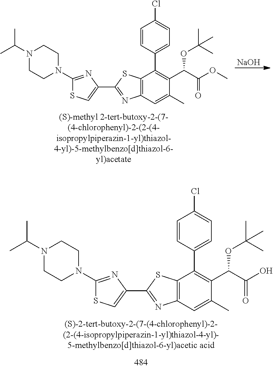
C12=C(C=C(C)C(C(C(OC)=O)OC(C)(C)C)=C1C1=CC=C(Cl)C=C1)N=C(C1=CSC(N3CCN(C(C)C)CC3)=N1)S2.[NaOH].C12=C(C=C(C)C(C(C(O)=O)OC(C)(C)C)=C1C1=CC=C(Cl)C=C1)N=C(C1=CSC(N3CCN(C(C)C)CC3)=N1)S2
